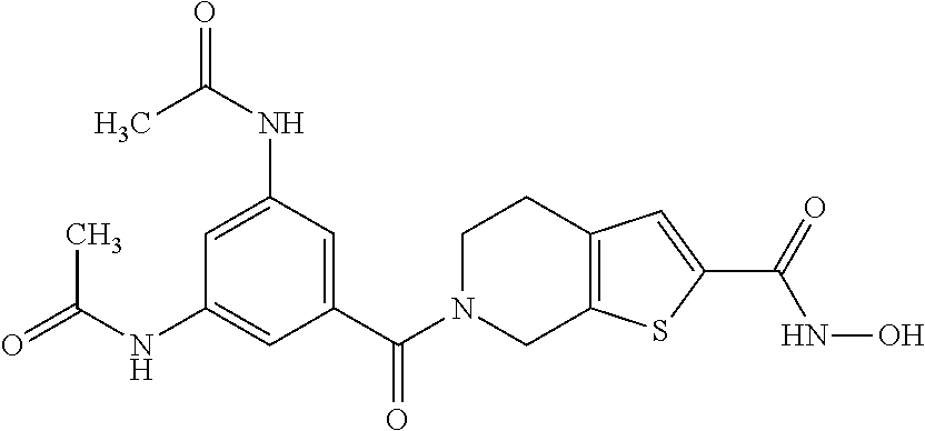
CC(NC1=CC(C(N2CC3=C(CC2)C=C(C(=O)NO)S3)=O)=CC(NC(=O)C)=C1)=O
